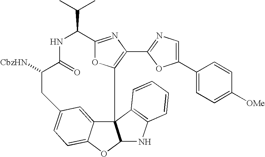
[CbzHN]C1C(=O)NC(C(C)C)C2=NC(C3=NC=C(C4=CC=C([OMe])C=C4)O3)=C(O2)C23C4=CC(=CC=C4OC2NC2=C3C=CC=C2)C1
